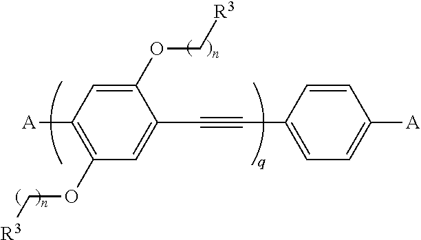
[A]C1=C(OC[R3])C=C(C#CC2=CC=C([A])C=C2)C(OC[R3])=C1
